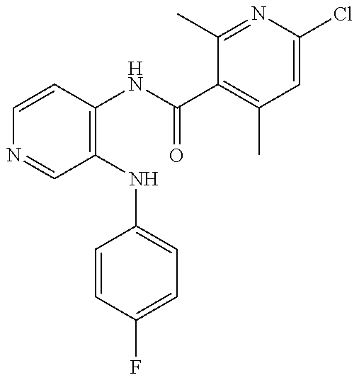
C1=CC(NC(C2=C(C)C=C(Cl)N=C2C)=O)=C(NC2=CC=C(F)C=C2)C=N1
